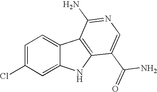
C1=C(Cl)C=C2C(=C1)C1=C(N2)C(C(=O)N)=CN=C1N
